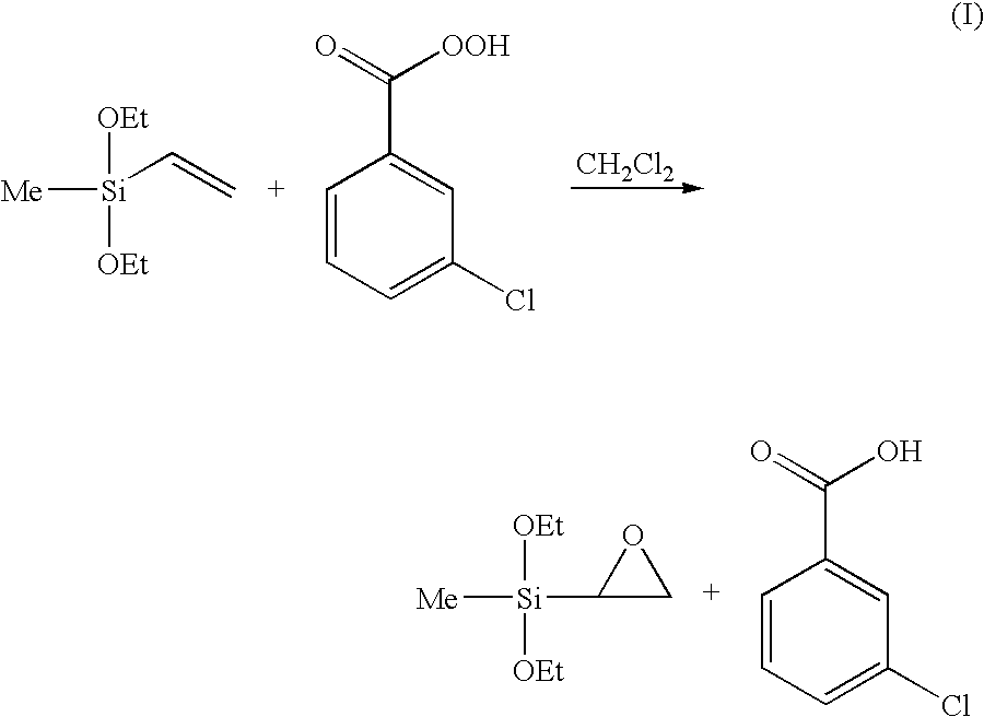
[Si](C=C)([Me])([OEt])[OEt].C1=CC=C(Cl)C=C1C(=O)[OOH].[CH2Cl2].[Me][Si](C1CO1)([OEt])[OEt].C1=CC=C(Cl)C=C1C(=O)O
